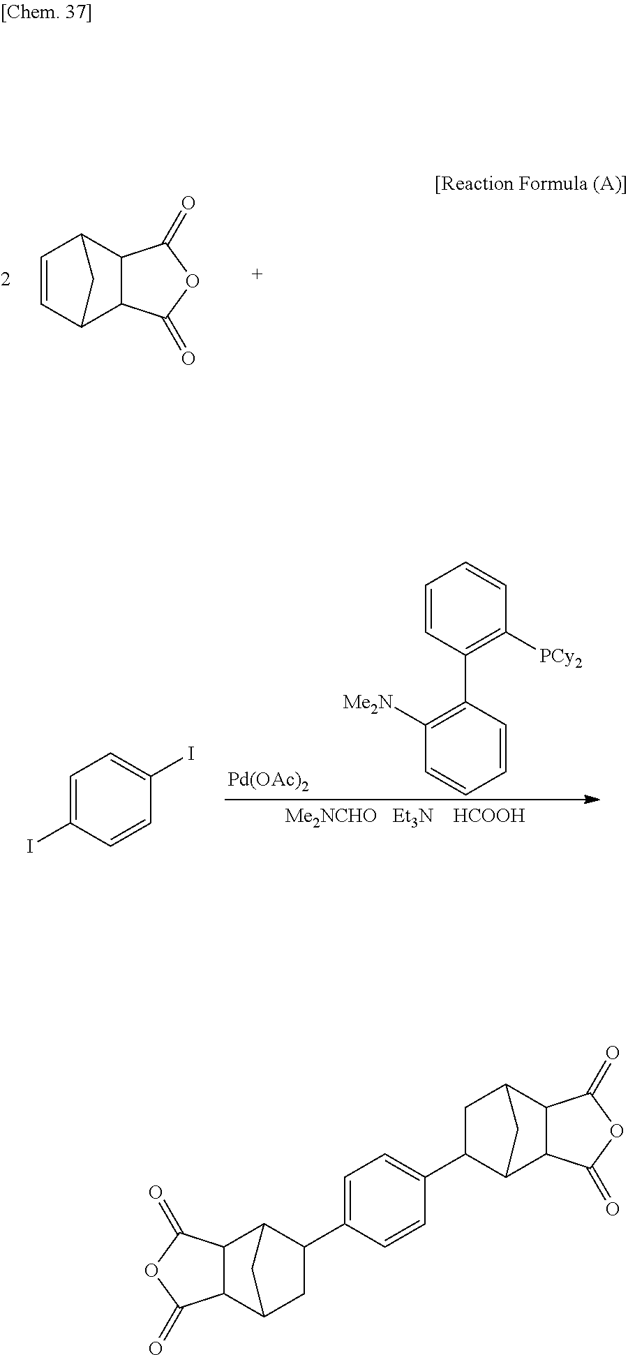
C1C(C2=CC=C(C3C4C5C(C(C3)C4)C(=O)OC5=O)C=C2)C2C3C(C1C2)C(=O)OC3=O.C1=CC2C3C(C1C2)C(=O)OC3=O.C1=CC(C2=C([Me2N])C=CC=C2)=C([PCy2])C=C1.[Pd(OAc)2].C1=C(I)C=CC(I)=C1
